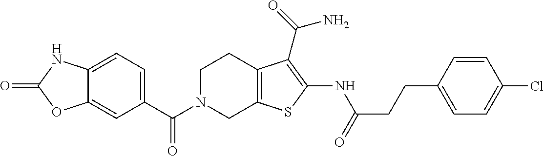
C1=C2C(=CC(C(N3CC4=C(CC3)C(C(=O)N)=C(NC(CCC3=CC=C(Cl)C=C3)=O)S4)=O)=C1)OC(=O)N2
